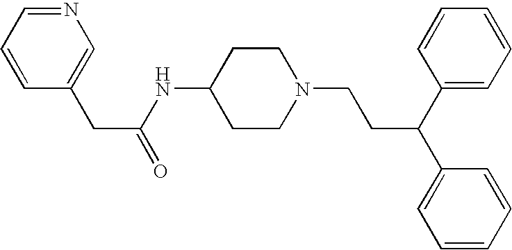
C1(NC(CC2=CN=CC=C2)=O)CCN(CCC(C2=CC=CC=C2)C2=CC=CC=C2)CC1
